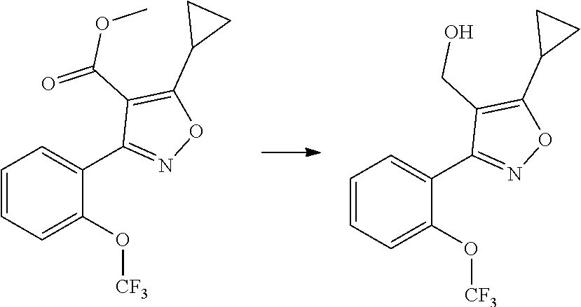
C1=CC=C(O[CF3])C(C2=NOC(C3CC3)=C2C(=O)OC)=C1.C1=CC=C(O[CF3])C(C2=NOC(C3CC3)=C2CO)=C1
